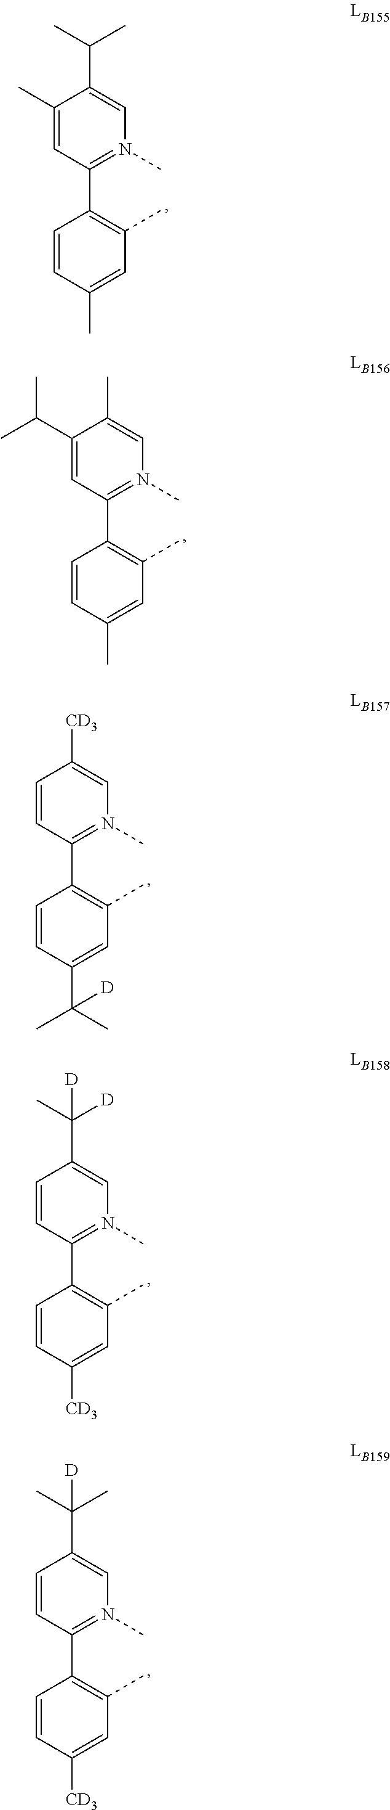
C1(C)=CC(C2=C(C)C=C(C)C=C2)=N(C)C=C1C(C)C.C1(C(C)C)=CC(C2=C(C)C=C(C)C=C2)=N(C)C=C1C.C1=CC(C2=C(C)C=C(C(C)(C)[D])C=C2)=N(C)C=C1[CD3].C1=CC(C2=C(C)C=C([CD3])C=C2)=N(C)C=C1C([D])([D])C.C1=CC(C2=C(C)C=C([CD3])C=C2)=N(C)C=C1C([D])(C)C
